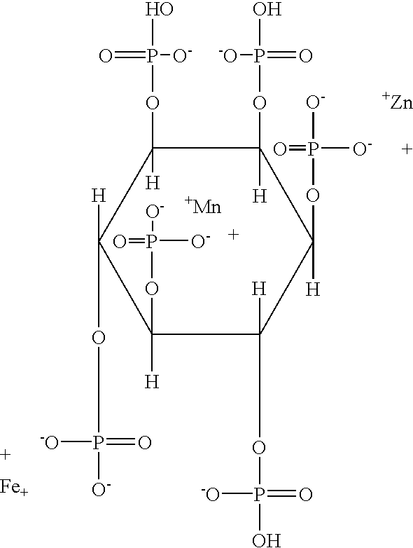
C1([H])(OP(O)(=O)[-O])C(OP(=O)([O-])O)([H])C([H])(OP([-O])([O-])=O)C(OP([O-])(=O)[O-])([H])C([H])(OP(O)(=O)[-O])C1(OP(=O)([O-])[O-])[H].[Zn].[Fe].[Mn]
